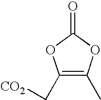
C1(C[CO2])=C(C)OC(=O)O1
